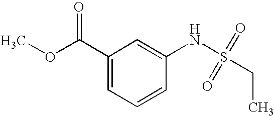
C1(C(OC)=O)=CC=CC(NS(=O)(=O)CC)=C1
